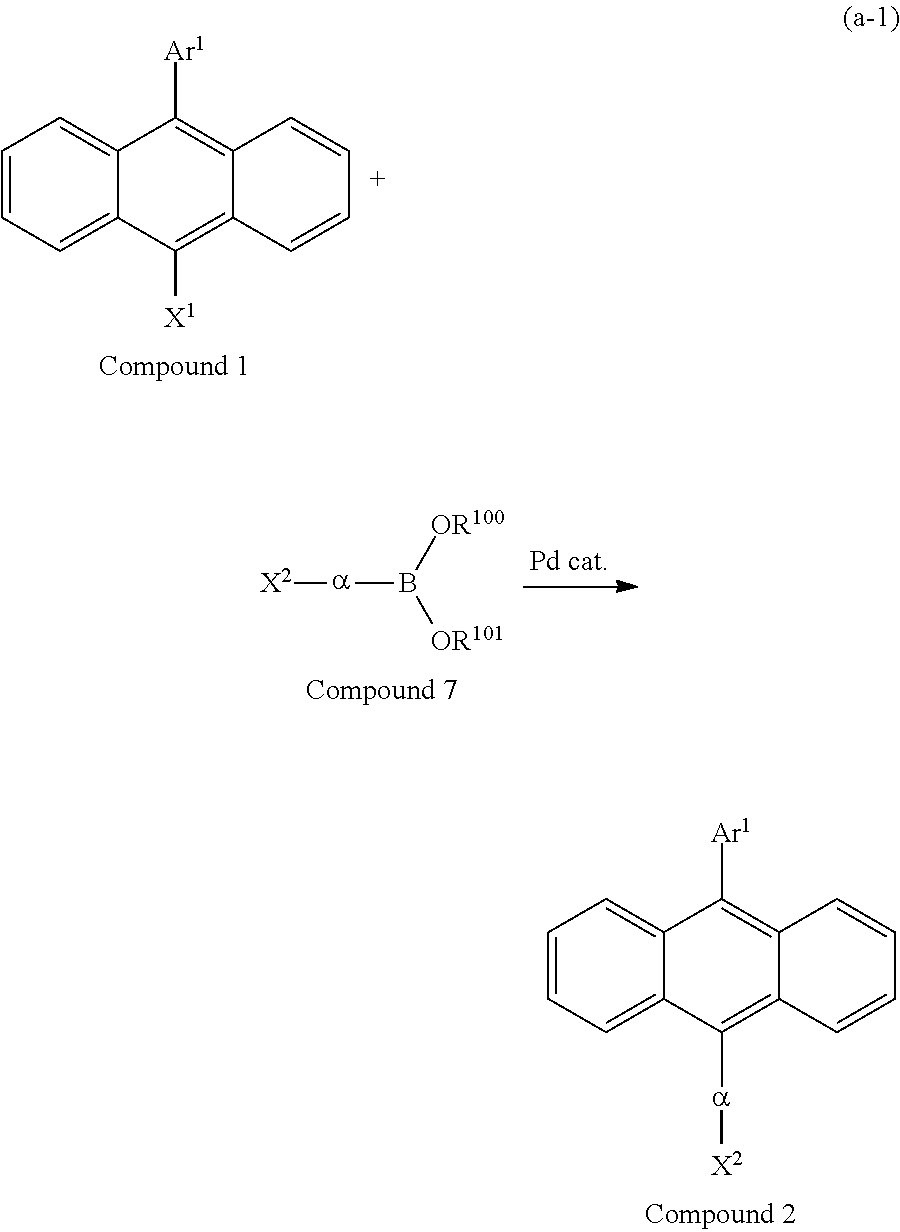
C1=CC=C2C(=C1)C([Ar1])=C1C(=C2[a][X2])C=CC=C1.C1=CC=C2C(=C1)C([Ar1])=C1C(=C2[X1])C=CC=C1.[X2][a]B([OR100])[OR101]
